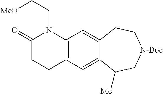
C1(=O)CCC2=C(N1CC[MeO])C=C1C(=C2)C([Me])C[N-Boc]CC1
